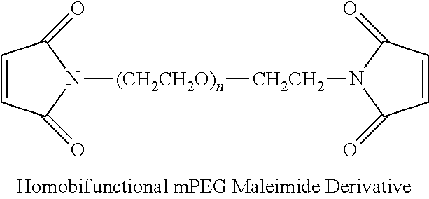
C1(=O)C=CC(=O)N1[CH2CH2][(CH2CH2O)n]N1C(=O)C=CC1=O
